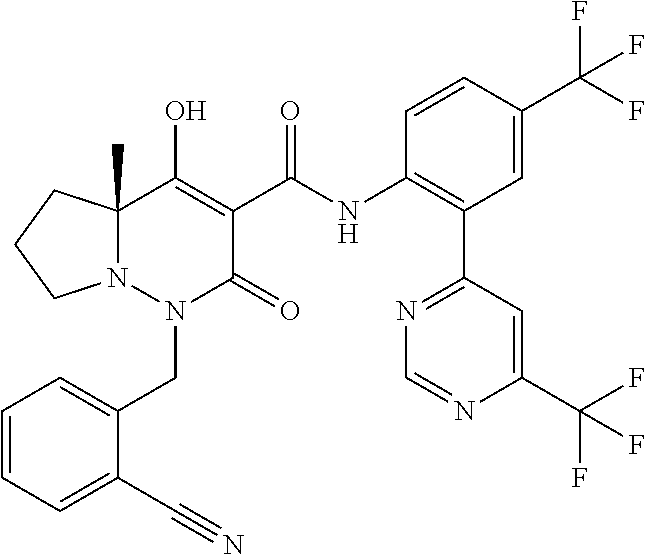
C1=CC=C(C#N)C(CN2C(=O)C(C(=O)NC3=C(C4=NC=NC(C(F)(F)F)=C4)C=C(C(F)(F)F)C=C3)=C(O)C3(C)N2CCC3)=C1
